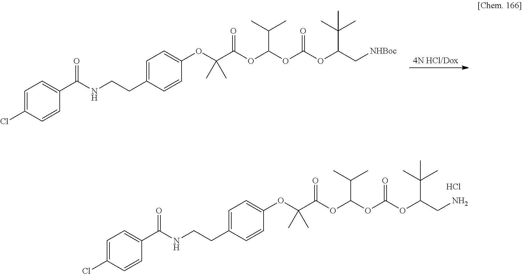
[4N HCl/Dox].C1=C(Cl)C=CC(C(NCCC2=CC=C(OC(C(=O)OC(OC(OC(C[NHBoc])C(C)(C)C)=O)C(C)C)(C)C)C=C2)=O)=C1.C1=C(Cl)C=CC(C(NCCC2=CC=C(OC(C(=O)OC(OC(OC(CN)C(C)(C)C)=O)C(C)C)(C)C)C=C2)=O)=C1.Cl
